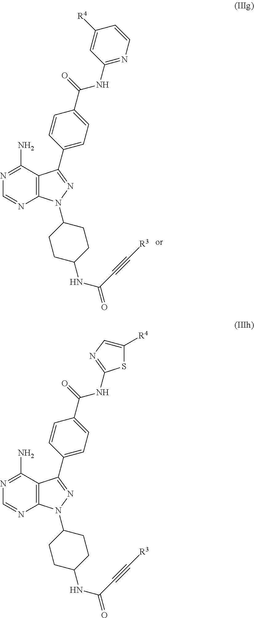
C12=C(C(N)=NC=N1)C(C1=CC=C(C(NC3=NC=CC([R4])=C3)=O)C=C1)=NN2C1CCC(NC(C#C[R3])=O)CC1.S1C(NC(C2=CC=C(C3=NN(C4CCC(NC(C#C[R3])=O)CC4)C4=C3C(N)=NC=N4)C=C2)=O)=NC=C1[R4]
